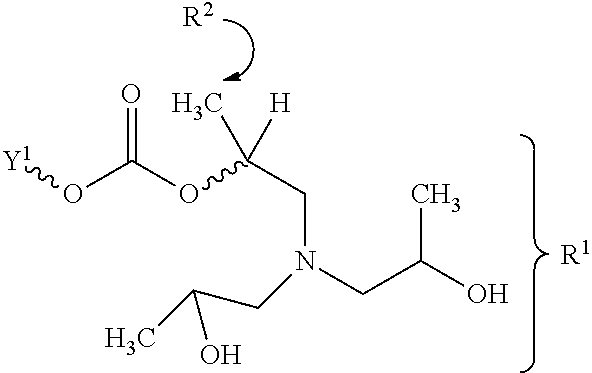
[Y1]OC(OC(CN(CC(O)C)CC(C)O)([H])C)=O.[R1].[R2]
